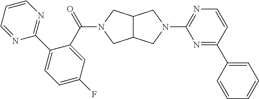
C1(C(=O)N2CC3C(CN(C4=NC=CC(C5=CC=CC=C5)=N4)C3)C2)=CC(F)=CC=C1C1=NC=CC=N1
